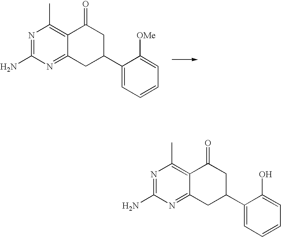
C1(C2CC3=NC(N)=NC(C)=C3C(=O)C2)=CC=CC=C1[OMe].C1(C2CC3=NC(N)=NC(C)=C3C(=O)C2)=CC=CC=C1O
